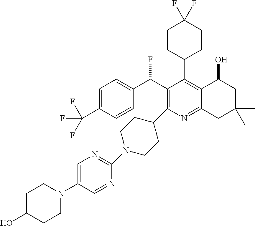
C1=C(C(F)(F)F)C=CC(C(C2=C(C3CCN(C4=NC=C(N5CCC(O)CC5)C=N4)CC3)N=C3C(=C2C2CCC(F)(F)CC2)C(O)CC(C)(C)C3)F)=C1
